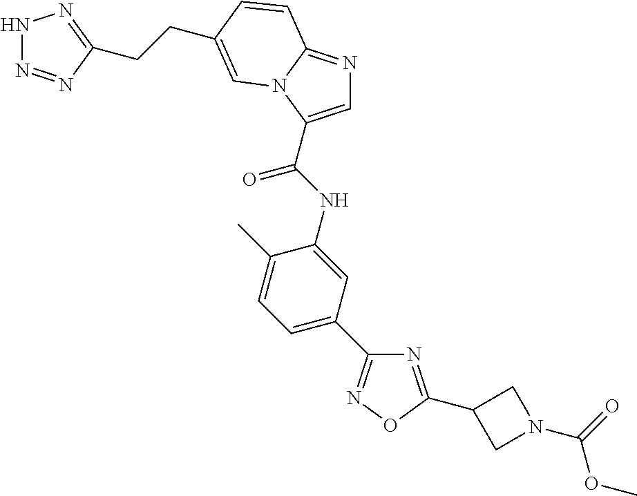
N1=C(C2CN(C(=O)OC)C2)ON=C1C1=CC=C(C)C(NC(=O)C2=CN=C3N2C=C(CCC2=NNN=N2)C=C3)=C1
